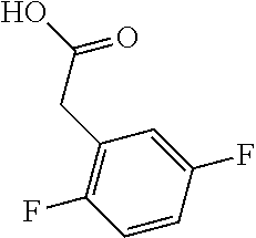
C1=CC(F)=CC(CC(O)=O)=C1F
